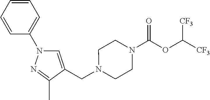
C1=CC=CC(N2C=C(CN3CCN(C(OC([CF3])[CF3])=O)CC3)C(C)=N2)=C1
